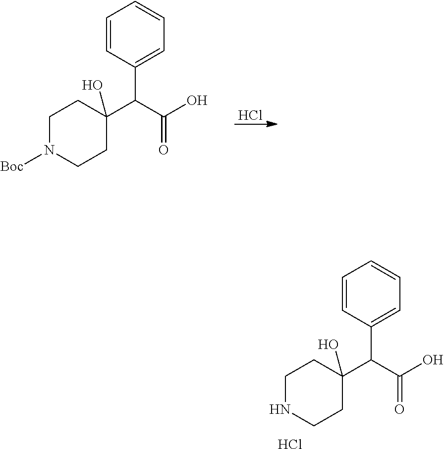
Cl.C1N([Boc])CCC(O)(C(C(O)=O)C2=CC=CC=C2)C1.C1NCCC(O)(C(C(O)=O)C2=CC=CC=C2)C1.Cl
